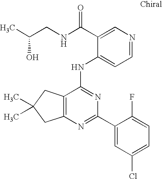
C12=C(CC(C)(C)C1)C(NC1=CC=NC=C1C(NCC(C)O)=O)=NC(C1=CC(Cl)=CC=C1F)=N2
